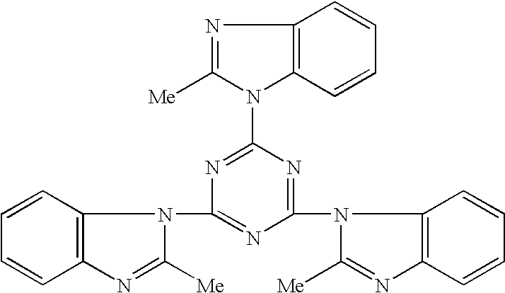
N1=C([Me])N(C2=NC(N3C([Me])=NC4=C3C=CC=C4)=NC(N3C([Me])=NC4=C3C=CC=C4)=N2)C2=C1C=CC=C2
